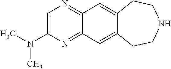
C1(N(C)C)=CN=C2C(=N1)C=C1C(=C2)CCNCC1
